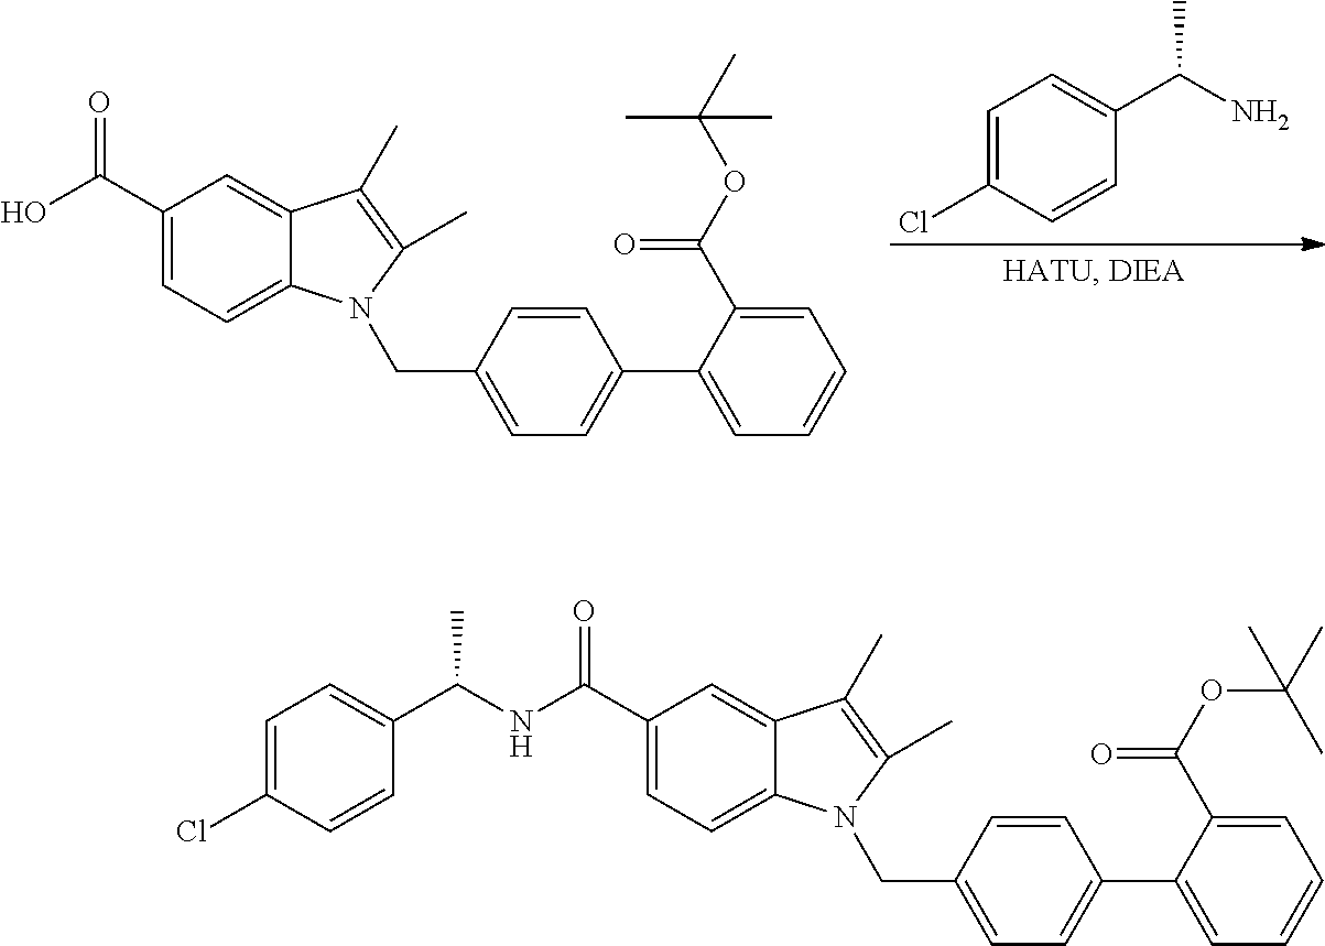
C1=C(Cl)C=CC(C(N)C)=C1.OC(C1=CC=C2C(=C1)C(C)=C(C)N2CC1=CC=C(C2=CC=CC=C2C(OC(C)(C)C)=O)C=C1)=O.C1=C(Cl)C=CC(C(NC(C2=CC=C3C(=C2)C(C)=C(C)N3CC2=CC=C(C3=CC=CC=C3C(OC(C)(C)C)=O)C=C2)=O)C)=C1
